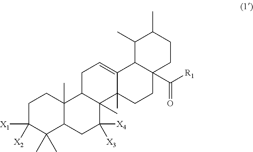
C1C([X1])([X2])C(C)(C)C2C(C)(C1)C1C(C)(C([X3])([X4])C2)C2(C)C(=CC1)C1C(C([R1])=O)(CC2)CCC(C)C1C
